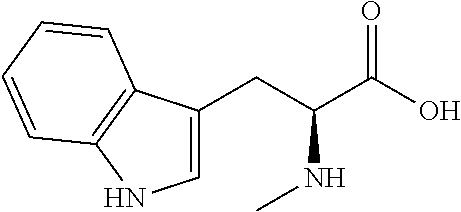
C1=C(CC(C(O)=O)NC)C2=C(N1)C=CC=C2
